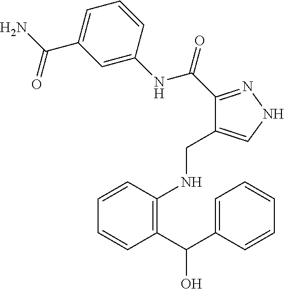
C1(C(C2=CC=CC=C2)O)=C(NCC2=CNN=C2C(=O)NC2=CC(C(N)=O)=CC=C2)C=CC=C1
